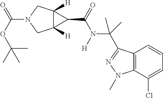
C(OC(C)(C)C)(=O)N1CC2([H])C([H])(C1)C2C(=O)N([H])C(C)(C)C1=NN(C)C2=C1C=CC=C2Cl
